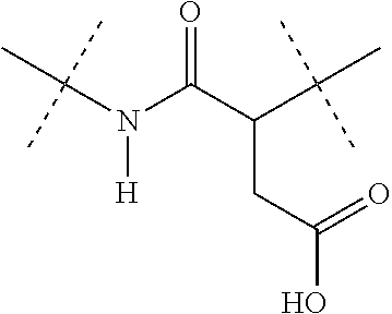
N([H])(C(C)(C)C)C(C(C(C)(C)C)CC(O)=O)=O
